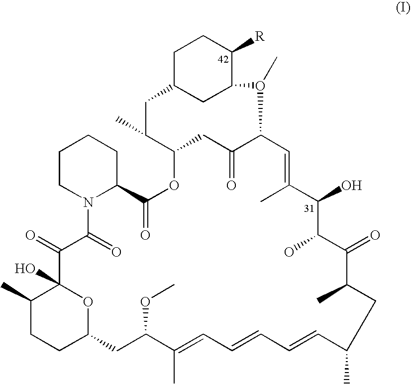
C1C2CC(C([R])C1)O(C)C1C(=O)CC(C(C)C2)OC(=O)C2CCCCN2C(=O)C(=O)C2(O)OC(CCC2C)CC(OC)C(C)=CC=CC=CC(C)CC(C)C(=O)C(O)C(O)C(C)=C1
